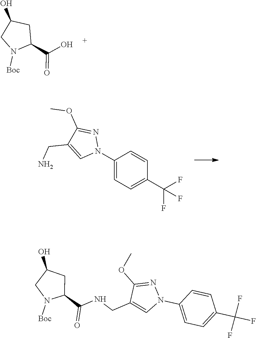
C1C(O)CN([Boc])C1C(O)=O.C1(N2N=C(OC)C(CN)=C2)=CC=C(C(F)(F)F)C=C1.C1(N2N=C(OC)C(CNC(C3CC(O)CN3[Boc])=O)=C2)=CC=C(C(F)(F)F)C=C1
